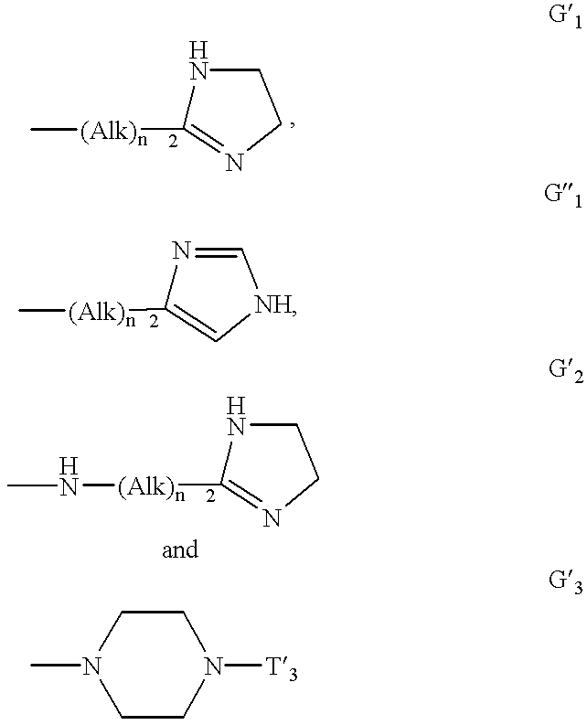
N1C([(Alk)n]C)=NCC1.N1=C[NH]C=C1[(Alk)n]C.N1C([(Alk)n]NC)=NCC1.N1(C)CCN([T3])CC1
